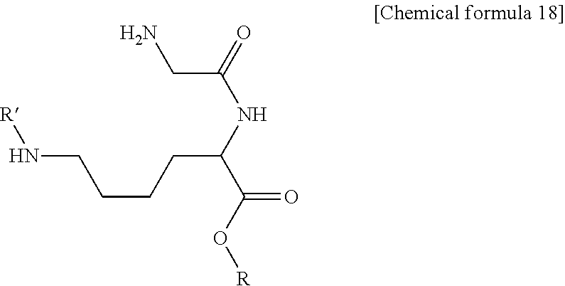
N(CCCCC(NC(CN)=O)C(=O)O[R])[R]
